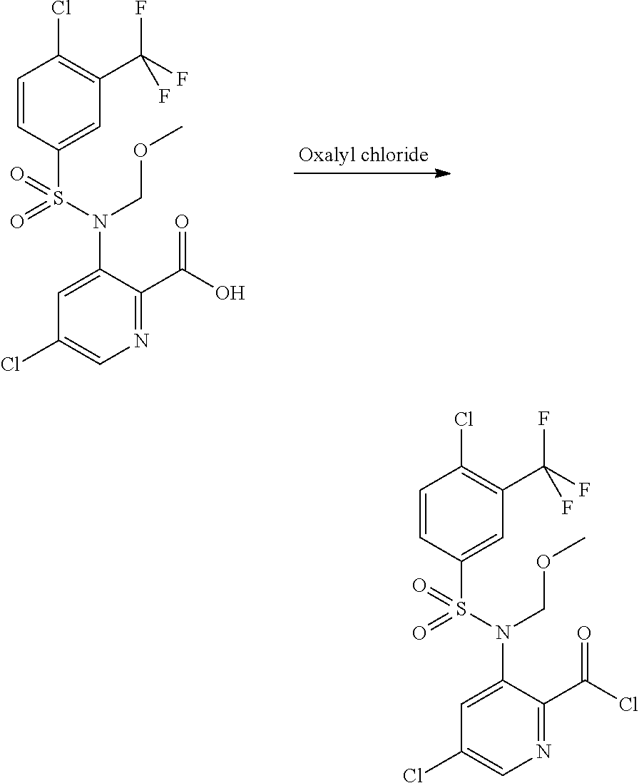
C1(N(S(=O)(C2=CC(C(F)(F)F)=C(Cl)C=C2)=O)COC)=CC(Cl)=CN=C1C(O)=O.C1(N(S(=O)(C2=CC(C(F)(F)F)=C(Cl)C=C2)=O)COC)=CC(Cl)=CN=C1C(Cl)=O
